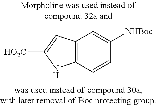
C12=C(C=CC([NHBoc])=C1)NC([HO2C])=C2
